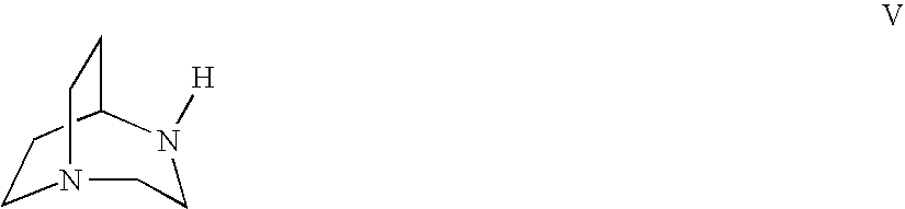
N12CCC(CC1)N([H])CC2
